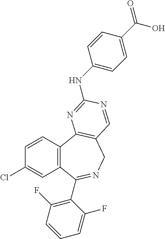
C1=CC2=C(C=C1Cl)C(C1=C(F)C=CC=C1F)=NCC1=C2N=C(NC2=CC=C(C(=O)O)C=C2)N=C1
